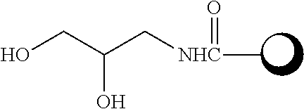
[NHC](C)(=O)CC(CO)O
